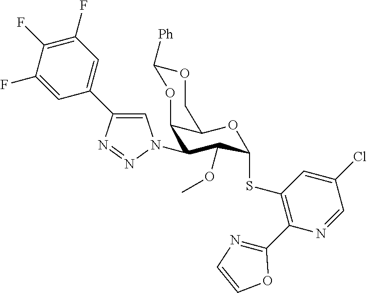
C12C(OC(SC3=C(C4=NC=CO4)N=CC(Cl)=C3)C(OC)C1N1C=C(C3=CC(F)=C(F)C(F)=C3)N=N1)COC([Ph])O2
